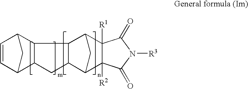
C1=CC2C3C(C1C2)CC1C2C4([R2])C([R1])(C(C31)C2)C(=O)N([R3])C4=O
